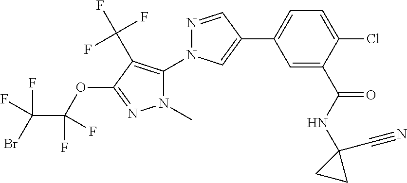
C1=C(C(NC2(C#N)CC2)=O)C(Cl)=CC=C1C1=CN(C2=C(C(F)(F)F)C(OC(C(F)(F)Br)(F)F)=NN2C)N=C1
